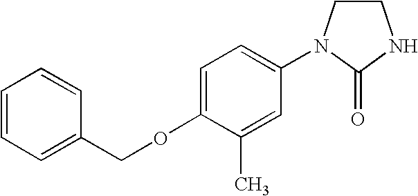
C1(COC2=CC=C(N3CCNC3=O)C=C2C)=CC=CC=C1
